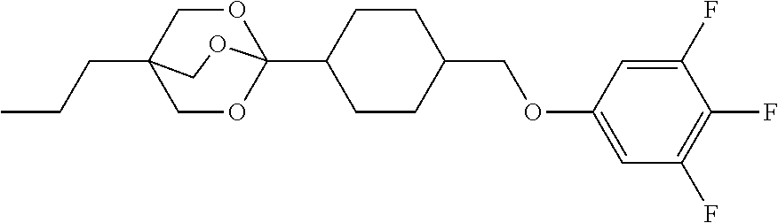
C(C12COC(C3CCC(COC4=CC(F)=C(F)C(F)=C4)CC3)(OC1)OC2)CC
